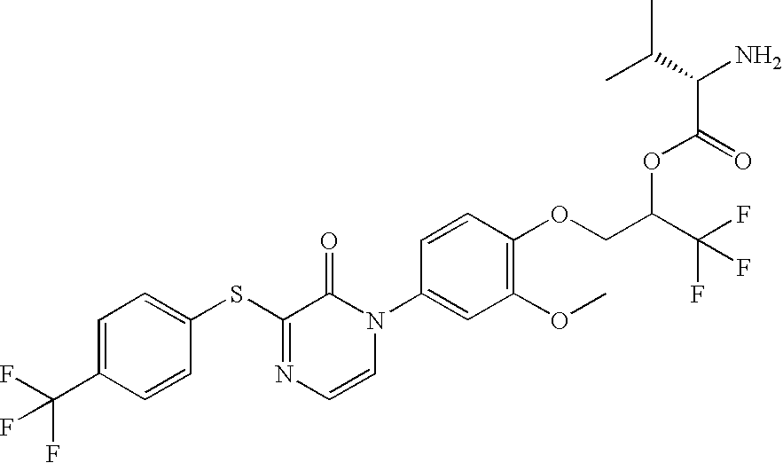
C1=C(C(F)(F)F)C=CC(SC2=NC=CN(C3=CC(OC)=C(OCC(C(F)(F)F)OC(=O)C(C(C)C)N)C=C3)C2=O)=C1
